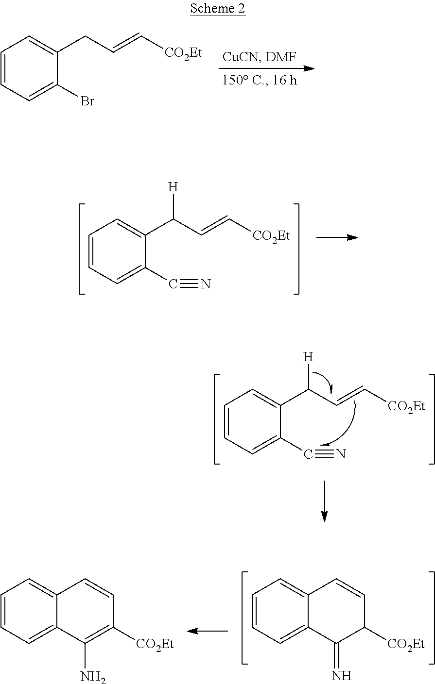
C1=CC=C(Br)C(CC=C[CO2Et])=C1.C1=CC=C2C(=C1)C=CC([CO2Et])C2=N.C1=CC=C2C(=C1)C=CC([CO2Et])=C2N.C1=CC=C(C#N)C(C(C=C[CO2Et])[H])=C1.C1=CC=C(C#N)C(C(C=C[CO2Et])[H])=C1
